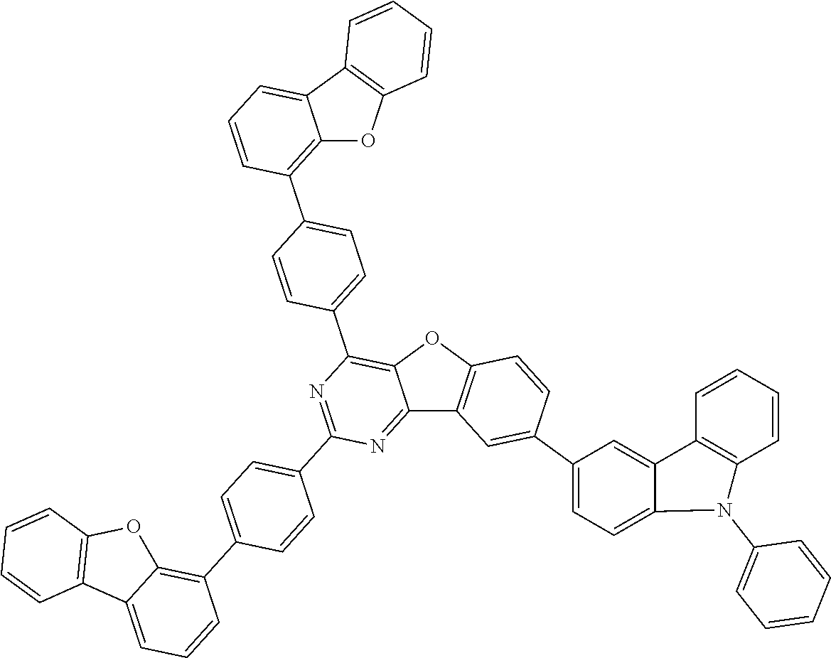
C1(C2=CC3=C(OC4=C(C5=CC=C(C6=C7C(=CC=C6)C6=C(O7)C=CC=C6)C=C5)N=C(C5=CC=C(C6=C7C(=CC=C6)C6=C(O7)C=CC=C6)C=C5)N=C34)C=C2)=CC=C2C(=C1)C1=C(C=CC=C1)N2C1=CC=CC=C1
